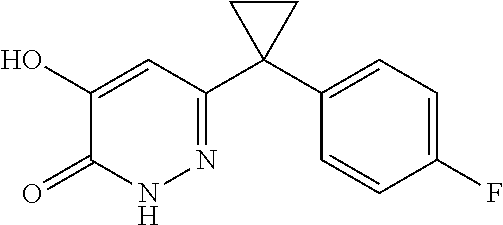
C1(C2(C3=NNC(=O)C(O)=C3)CC2)=CC=C(F)C=C1
